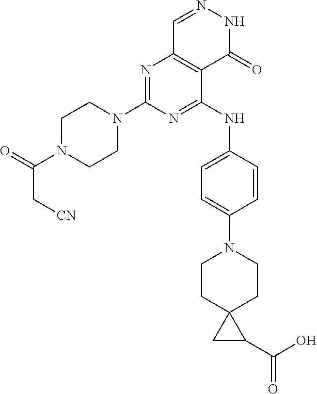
C1N(C2=NC3=C(C(NC4=CC=C(N5CCC6(CC5)CC6C(O)=O)C=C4)=N2)C(=O)NN=C3)CCN(C(=O)C[CN])C1
